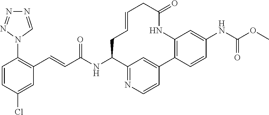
C1=CC(Cl)=CC(C=CC(NC2CC=CCC(=O)NC3=C(C4=CC2=NC=C4)C=CC(NC(OC)=O)=C3)=O)=C1N1C=NN=N1
